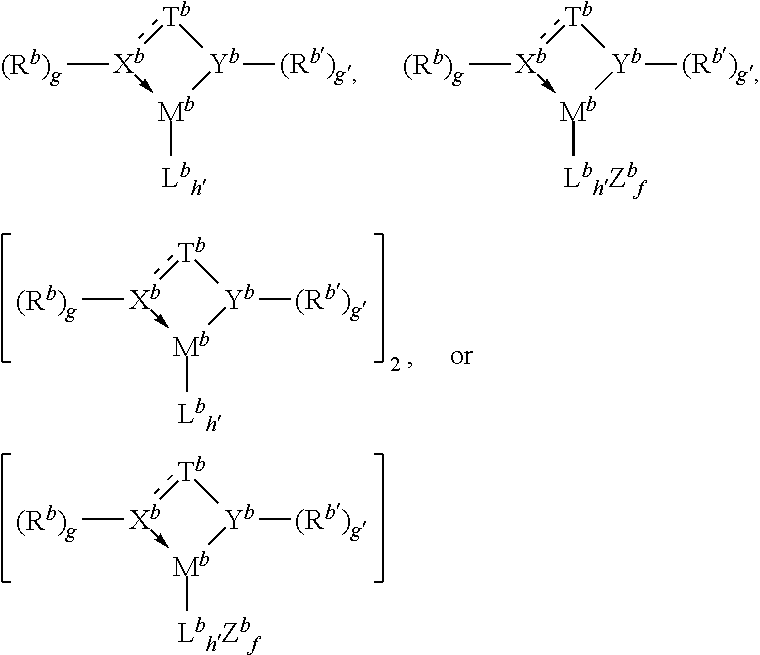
[Tb]1:[Xb]([(Rb)g])->[Mb]([Lbh])[Yb]1[(Rb)g].[Tb]1:[Xb]([(Rb)g])->[Mb]([LbhZbf])[Yb]1[(Rb)g].[Tb]1:[Xb]([(Rb)g])->[Mb]([Lbh])[Yb]1[(Rb)g].[Tb]1:[Xb]([(Rb)g])->[Mb]([LbhZbf])[Yb]1[(Rb)g]
